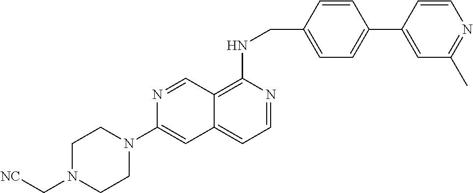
N1(C2=CC3=CC=NC(NCC4=CC=C(C5=CC(C)=NC=C5)C=C4)=C3C=N2)CCN(C[NC])CC1
